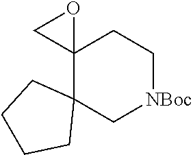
C12(C3(C[NBoc]CC1)CCCC3)OC2
